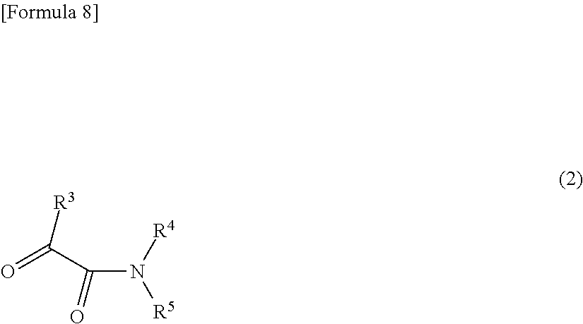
C(N([R4])[R5])(C(=O)[R3])=O
